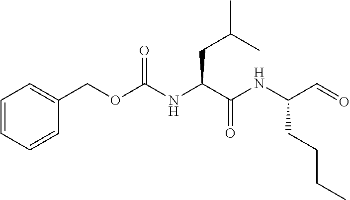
C1=CC=CC(COC(NC(CC(C)C)C(NC(CCCC)C=O)=O)=O)=C1
